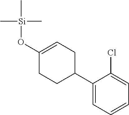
C1(O[Si](C)(C)C)=CCC(C2=CC=CC=C2Cl)CC1
